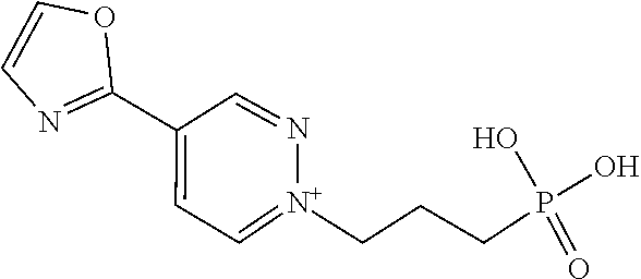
[N+]1(CCCP(O)(=O)O)=CC=C(C2=NC=CO2)C=N1
